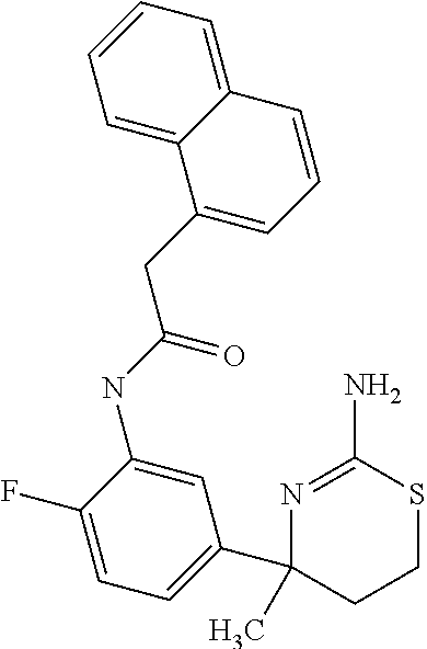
C1=C(NC(CC2=CC=CC3=CC=CC=C23)=O)C(F)=CC=C1C1(C)CCSC(N)=N1
